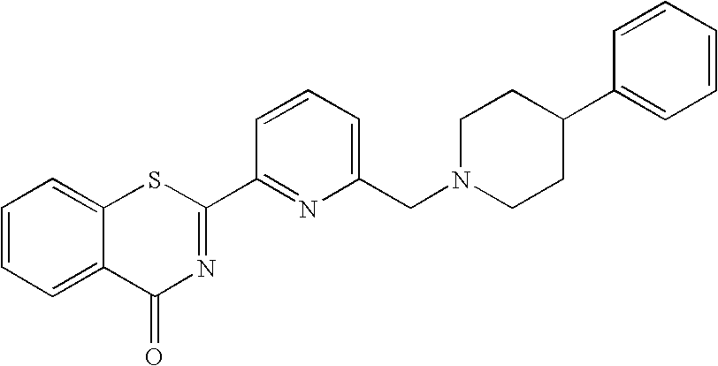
C1=CC=C(CN2CCC(C3=CC=CC=C3)CC2)N=C1C1=NC(=O)C2=CC=CC=C2S1
